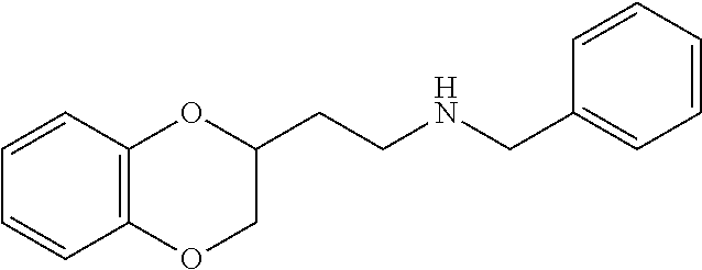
C1(CCNCC2=CC=CC=C2)OC2=C(OC1)C=CC=C2
